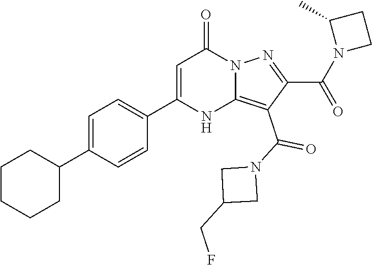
C1(C2=CC=C(C3=CC(=O)N4C(=C(C(N5CC(CF)C5)=O)C(C(N5CCC5C)=O)=N4)N3)C=C2)CCCCC1
